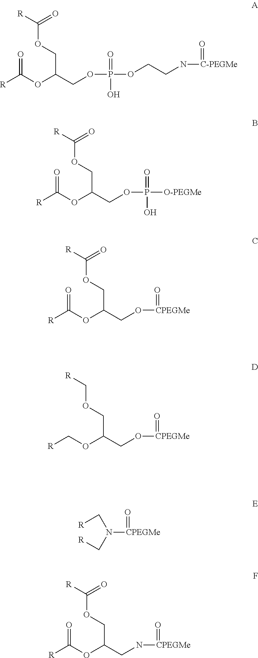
C(OCC(OC([R])=O)COP(=O)(O)OCCN[C-PEGMe]=O)([R])=O.C(OCC(OC([R])=O)COP(=O)(O)[O-PEGMe])([R])=O.C(OCC(OC([R])=O)CO[CPEGMe]=O)([R])=O.C(OCC(OC[R])CO[CPEGMe]=O)[R].N([CPEGMe]=O)(C[R])C[R].C(OCC(OC([R])=O)CN[CPEGMe]=O)([R])=O
